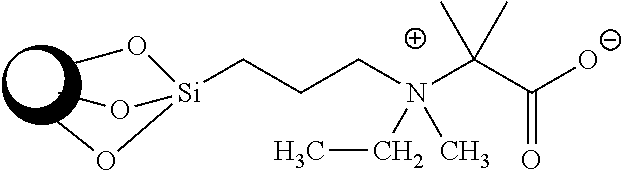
[Si](CCCN(C(C([O-])=O)(C)C)(C)CC)(OC)(OC)OC
